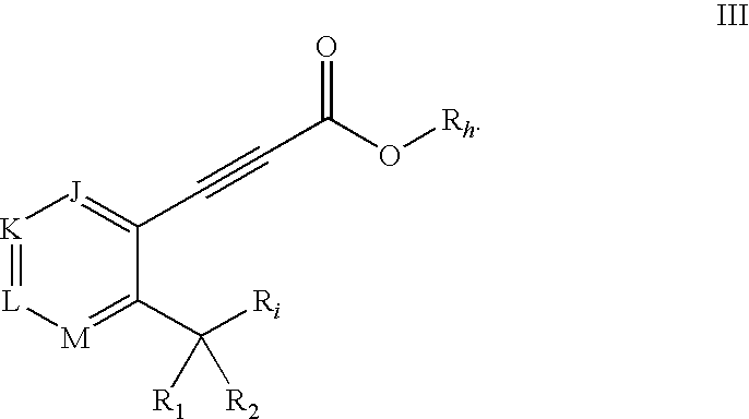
[K]1=[L][M]=C(C([Ri])([R1])[R2])C(C#CC(O[Rh])=O)=[J]1
